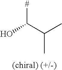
OC(C(C)C)[#]
